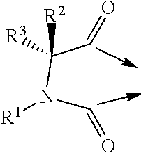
C(N(C=O)[R1])(C=O)([R2])[R3]
